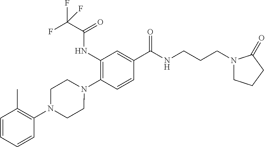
C1(NC(C(F)(F)F)=O)=C(N2CCN(C3=C(C)C=CC=C3)CC2)C=CC(C(=O)NCCCN2CCCC2=O)=C1
